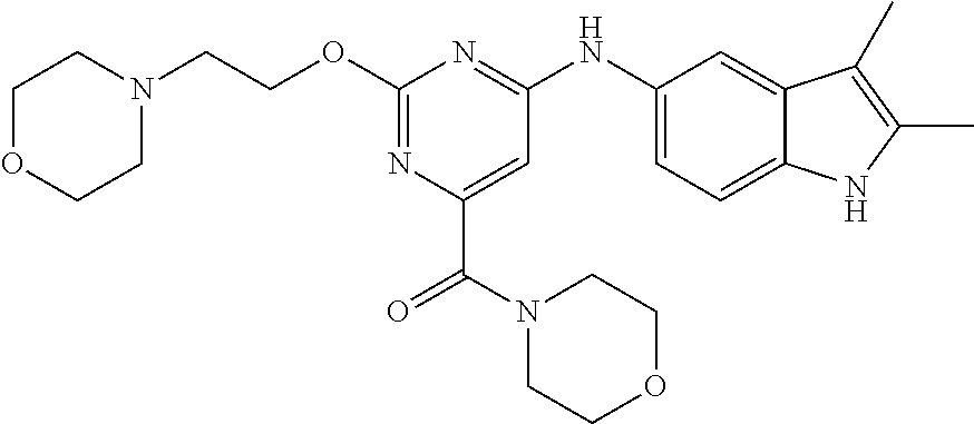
N1(CCOC2=NC(C(N3CCOCC3)=O)=CC(NC3=CC=C4C(=C3)C(C)=C(C)N4)=N2)CCOCC1
